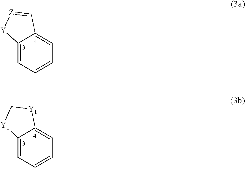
C12=CC(C)=CC=C1C=[Z][Y]2.C12=CC(C)=CC=C1[Y1]C[Y1]2
